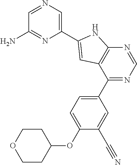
C1COCCC1OC1=CC=C(C2=NC=NC3=C2C=C(C2=CN=CC(N)=N2)N3)C=C1C#N
